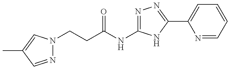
N1=CC(C)=CN1CCC(NC1=NN=C(C2=CC=CC=N2)N1)=O
